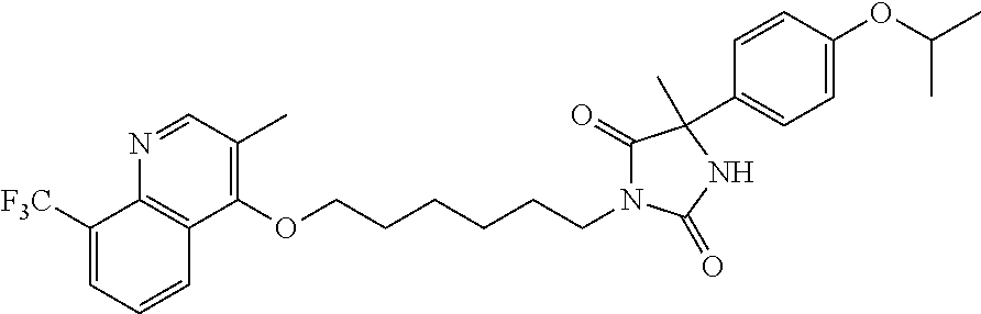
C1([F3C])=CC=CC2=C1N=CC(C)=C2OCCCCCCN1C(=O)C(C2=CC=C(OC(C)C)C=C2)(C)NC1=O
